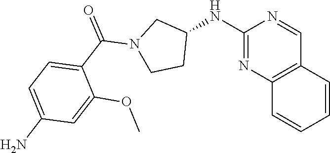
C1(NC2CN(C(C3=CC=C(N)C=C3OC)=O)CC2)=NC2=C(C=N1)C=CC=C2
